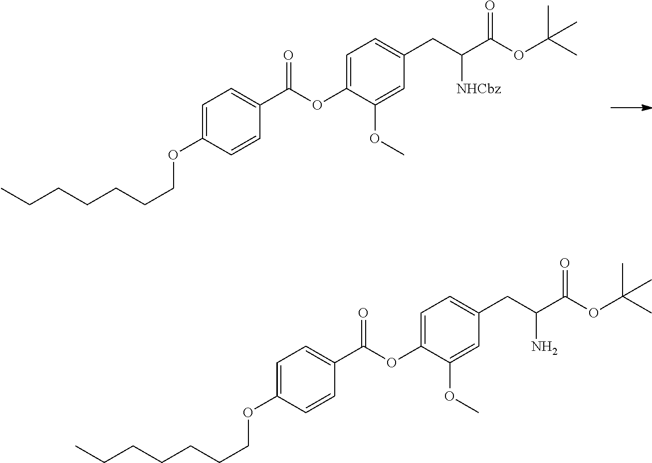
C1=C(OC(C2=CC=C(OCCCCCCC)C=C2)=O)C(OC)=CC(CC(C(OC(C)(C)C)=O)[NHCbz])=C1.C1=C(OC(C2=CC=C(OCCCCCCC)C=C2)=O)C(OC)=CC(CC(C(OC(C)(C)C)=O)N)=C1
